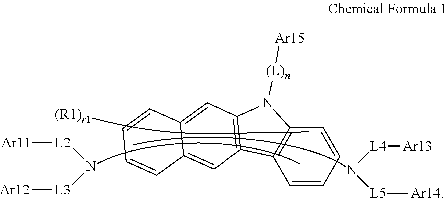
C12=C(C=CC=C1)C1=C(N2[(L)n][Ar15])C=C2C(=C1)C=CC=C2.[L2](N[L3][Ar12])[Ar11].[L4](N[L5][Ar14])[Ar13]
